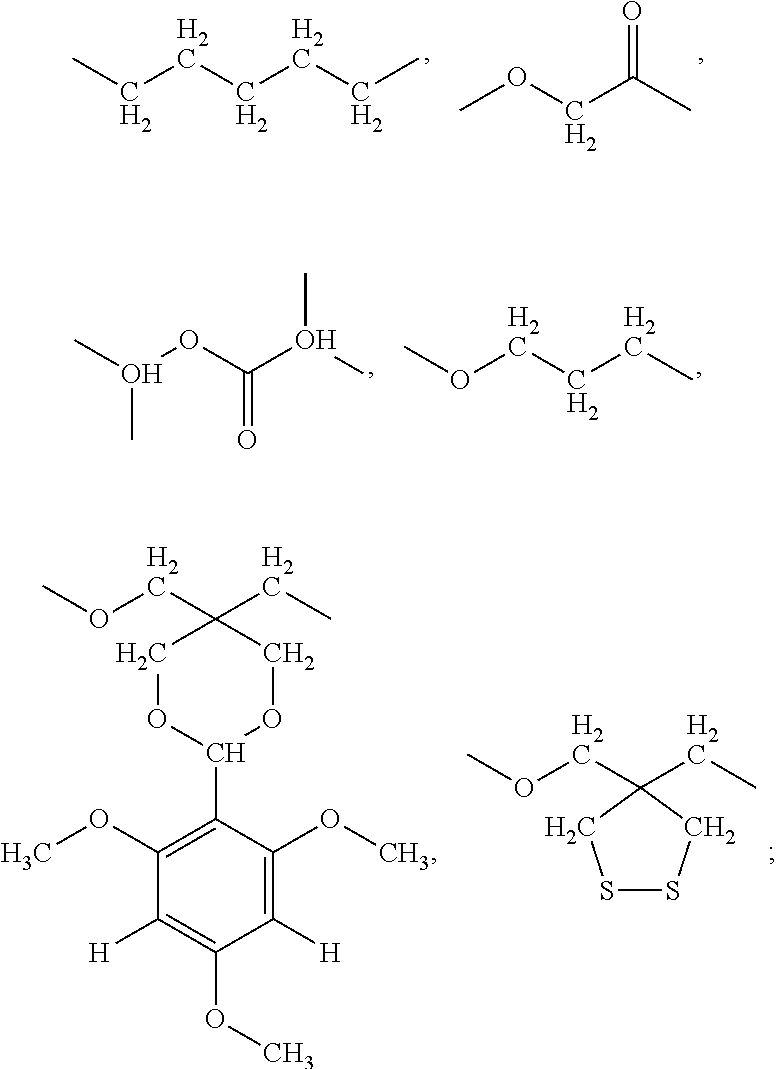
CCCCCCC.COCC(C)=O.CO(OC(O(C)C)=O)C.COCCCC.C1(OC)=C(C2OCC(CC)(COC)CO2)C(OC)=C([H])C(OC)=C1[H].S1SCC(CC)(COC)C1
